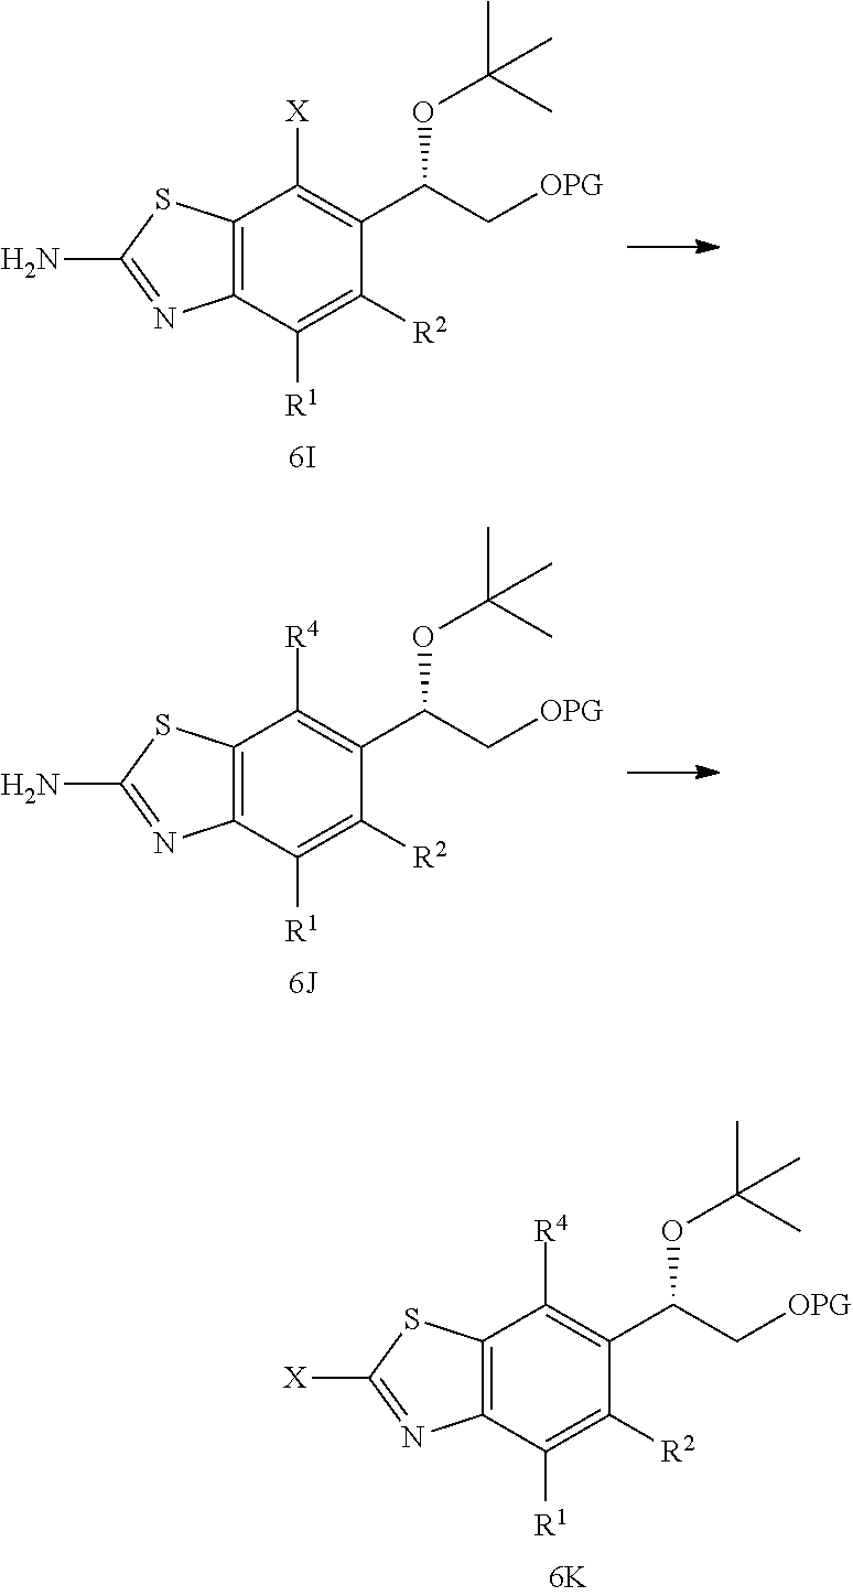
C1([X])=C(C(C[OPG])OC(C)(C)C)C([R2])=C([R1])C2=C1SC(N)=N2.C1([R4])=C(C(C[OPG])OC(C)(C)C)C([R2])=C([R1])C2=C1SC(N)=N2.C1([R4])=C(C(C[OPG])OC(C)(C)C)C([R2])=C([R1])C2=C1SC([X])=N2
